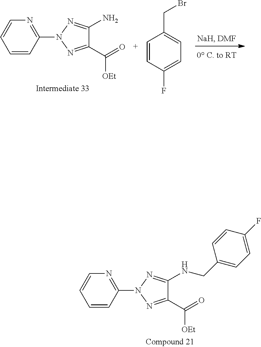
C1=CC(N2N=C(NCC3=CC=C(F)C=C3)C(C(=O)[OEt])=N2)=NC=C1.C1=CC(F)=CC=C1CBr.C1=CC(N2N=C(N)C(C(=O)[OEt])=N2)=NC=C1
